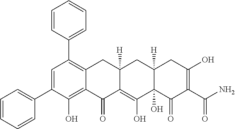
C1=C(C2=CC=CC=C2)C(O)=C2C(=C1C1=CC=CC=C1)CC1([H])C(=C(O)C3(O)C([H])(C1)CC(O)=C(C(N)=O)C3=O)C2=O
